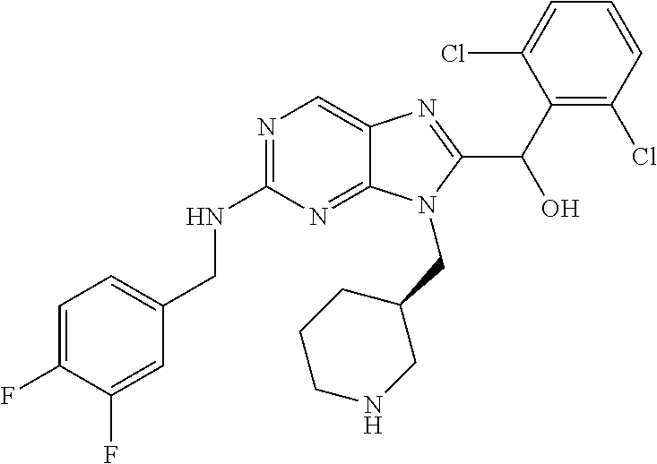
C1=C(F)C(F)=CC(CNC2=NC=C3C(=N2)N(CC2CCCNC2)C(C(C2=C(Cl)C=CC=C2Cl)O)=N3)=C1
